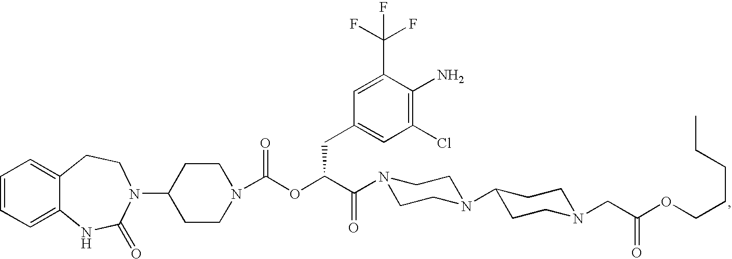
C1=CC=C2C(=C1)CCN(C1CCN(C(OC(C(=O)N3CCN(C4CCN(CC(OCCCCC)=O)CC4)CC3)CC3=CC(Cl)=C(N)C(C(F)(F)F)=C3)=O)CC1)C(=O)N2
